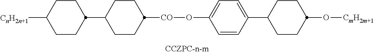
[CnH2n+1]C1CCC(C2CCC([CO]OC3=CC=C(C4CCC(O[CmH2m+1])CC4)C=C3)CC2)CC1
